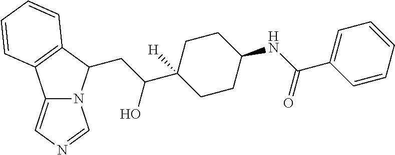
C(C(C1([H])CCC(NC(C2=CC=CC=C2)=O)CC1)O)C1N2C(=CN=C2)C2=C1C=CC=C2
